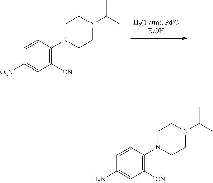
C1([O2N])=CC([CN])=C(N2CCN(C(C)C)CC2)C=C1.C1(N)=CC([CN])=C(N2CCN(C(C)C)CC2)C=C1
